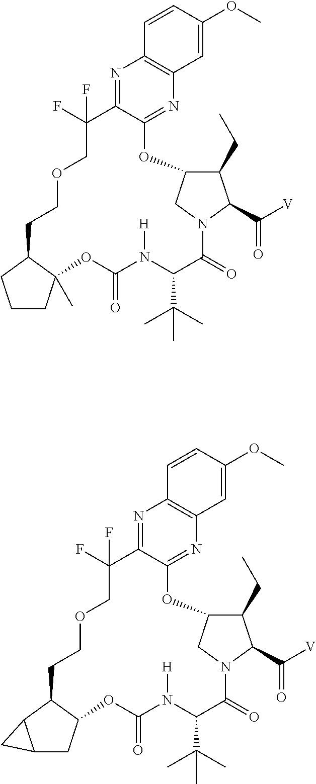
N1=C2C(=NC3=C1C=CC(OC)=C3)OC1C(CC)C(C([V])=O)N(C(=O)C(C(C)(C)C)N([H])C(=O)OC3(C)C(CCOCC2(F)F)CCC3)C1.N1=C2C(=NC3=C1C=CC(OC)=C3)OC1C(CC)C(C([V])=O)N(C(=O)C(C(C)(C)C)N([H])C(=O)OC3C(CCOCC2(F)F)C2C(C3)C2)C1
